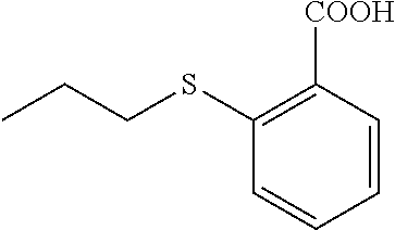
C1(SCCC)=C([COOH])C=CC=C1
